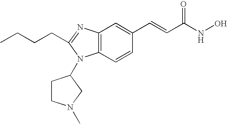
C12=C(C=CC(C=CC(NO)=O)=C1)N(C1CCN(C)C1)C(CCCC)=N2
